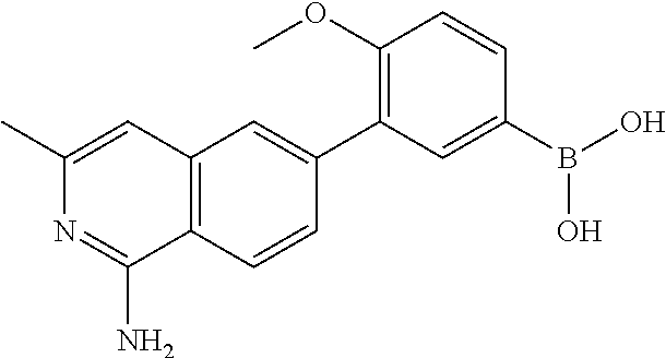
C12=C(C=CC(C3=C(OC)C=CC(B(O)O)=C3)=C1)C(N)=NC(C)=C2
